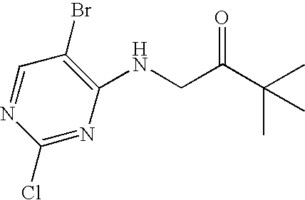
C1=NC(Cl)=NC(NCC(C(C)(C)C)=O)=C1Br
